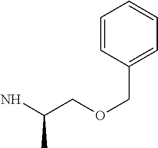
NC(COCC1=CC=CC=C1)C
